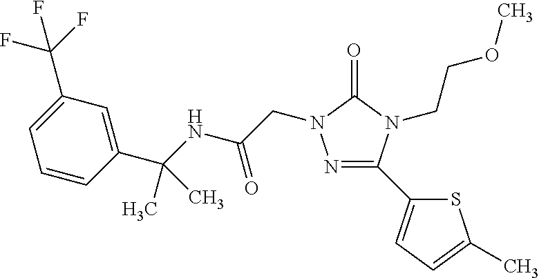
N1=C(C2=CC=C(C)S2)N(CCOC)C(=O)N1CC(=O)NC(C)(C1=CC(C(F)(F)F)=CC=C1)C
